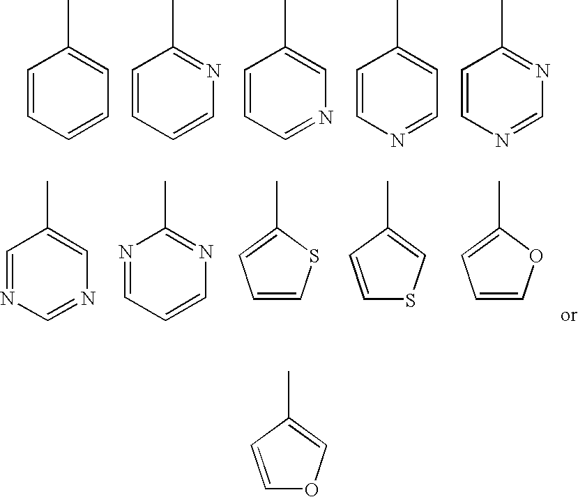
C1=CC=CC=C1C.C1=CC=CN=C1C.C1=CC=NC=C1C.C1=CN=CC=C1C.C1=CN=CN=C1C.C1=NC=NC=C1C.N1=CC=CN=C1C.C1=CSC(C)=C1.C1=CC(C)=CS1.C1=COC(C)=C1.C1=CC(C)=CO1
